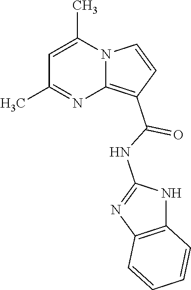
C1=C(C)N2C(=C(C(NC3=NC4=C(N3)C=CC=C4)=O)C=C2)N=C1C
